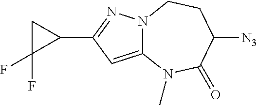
C1C(F)(F)C1C1=NN2C(=C1)N(C)C(=O)C([N3])CC2
